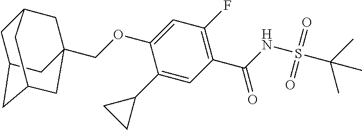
C(OC1=CC(F)=C(C(=O)NS(=O)(=O)C(C)(C)C)C=C1C1CC1)C12CC3CC(CC(C1)C3)C2
